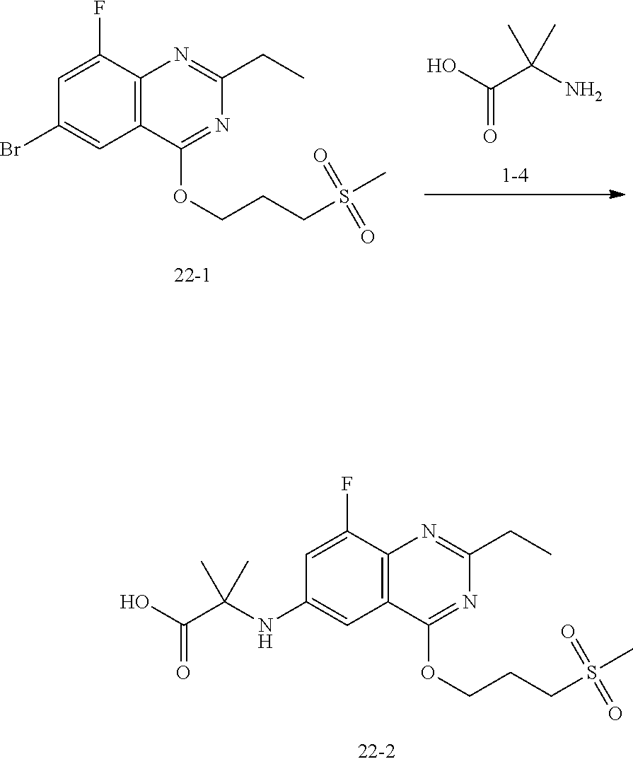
C1=C(F)C2=C(C=C1Br)C(OCCCS(C)(=O)=O)=NC(CC)=N2.C(=O)(O)C(N)(C)C.C1=C(F)C2=C(C=C1NC(C(=O)O)(C)C)C(OCCCS(C)(=O)=O)=NC(CC)=N2
